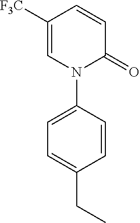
C1=C([F3C])C=CC(=O)N1C1=CC=C(CC)C=C1
